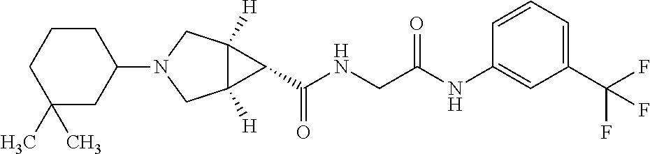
C12([H])C([H])(CN(C3CC(C)(C)CCC3)C1)C2C(NCC(NC1=CC(C(F)(F)F)=CC=C1)=O)=O
